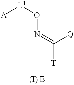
[A][L1]ON=C([T])[Q]
